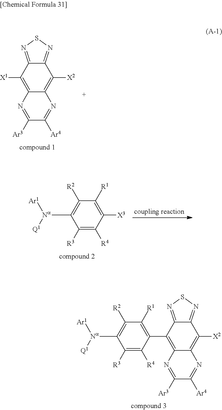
C12=C([X2])C3=NSN=C3C([X1])=C1N=C([Ar3])C([Ar4])=N2.C1([X3])=C([R1])C([R2])=C([Na]([Q1])[Ar1])C([R3])=C1[R4].C12=C([X2])C3=NSN=C3C(C3=C([R1])C([R2])=C([Na]([Q1])[Ar1])C([R3])=C3[R4])=C1N=C([Ar3])C([Ar4])=N2
